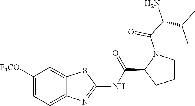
C1([F3CO])=CC=C2C(=C1)SC(NC(C1CCCN1C(=O)C(N)C(C)C)=O)=N2
